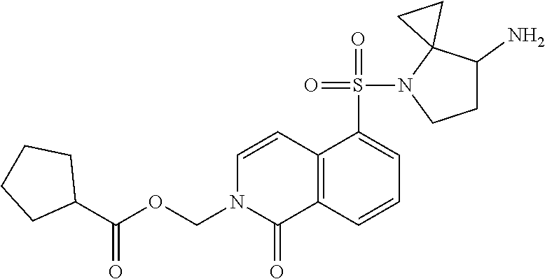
C1C(N)C2(N(S(=O)(=O)C3=CC=CC4=C3C=CN(COC(C3CCCC3)=O)C4=O)C1)CC2
